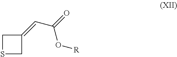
C1SCC1=CC(=O)O[R]
